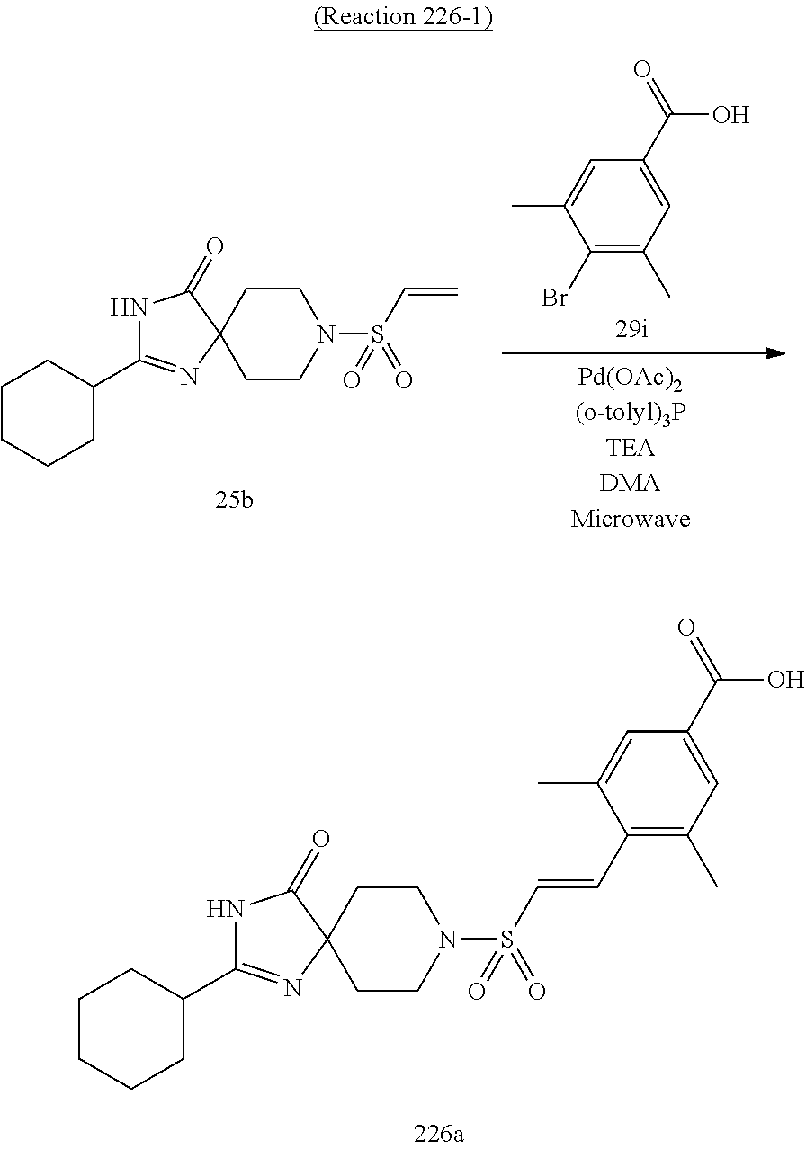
N1C(C2CCCCC2)=NC2(C1=O)CCN(S(C=CC1=C(C)C=C(C(=O)O)C=C1C)(=O)=O)CC2.C1(C2=NC3(C(=O)N2)CCN(S(C=C)(=O)=O)CC3)CCCCC1.C1(Br)=C(C)C=C(C(=O)O)C=C1C
